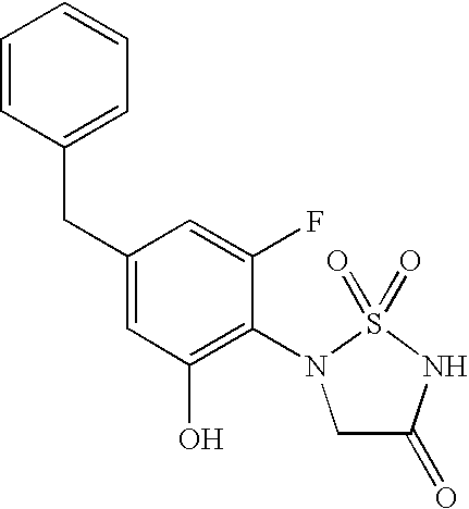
C1=CC(CC2=CC(O)=C(N3CC(=O)NS3(=O)=O)C(F)=C2)=CC=C1
